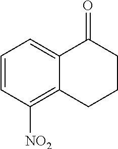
C1=CC([NO2])=C2C(=C1)C(=O)CCC2
